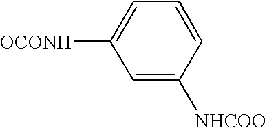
[OCONH]C1=CC=CC([NHCOO])=C1
